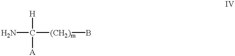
NC([(CH2)m]B)([H])[A]
